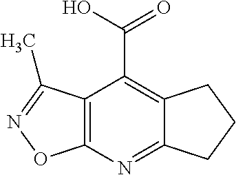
C12=C(N=C3C(=C1C(O)=O)CCC3)ON=C2C
